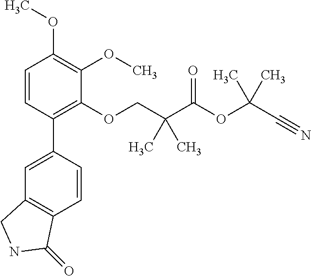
C1=CC(C2=CC3=C(C=C2)C(=O)NC3)=C(OCC(C(OC(C#N)(C)C)=O)(C)C)C(OC)=C1OC
